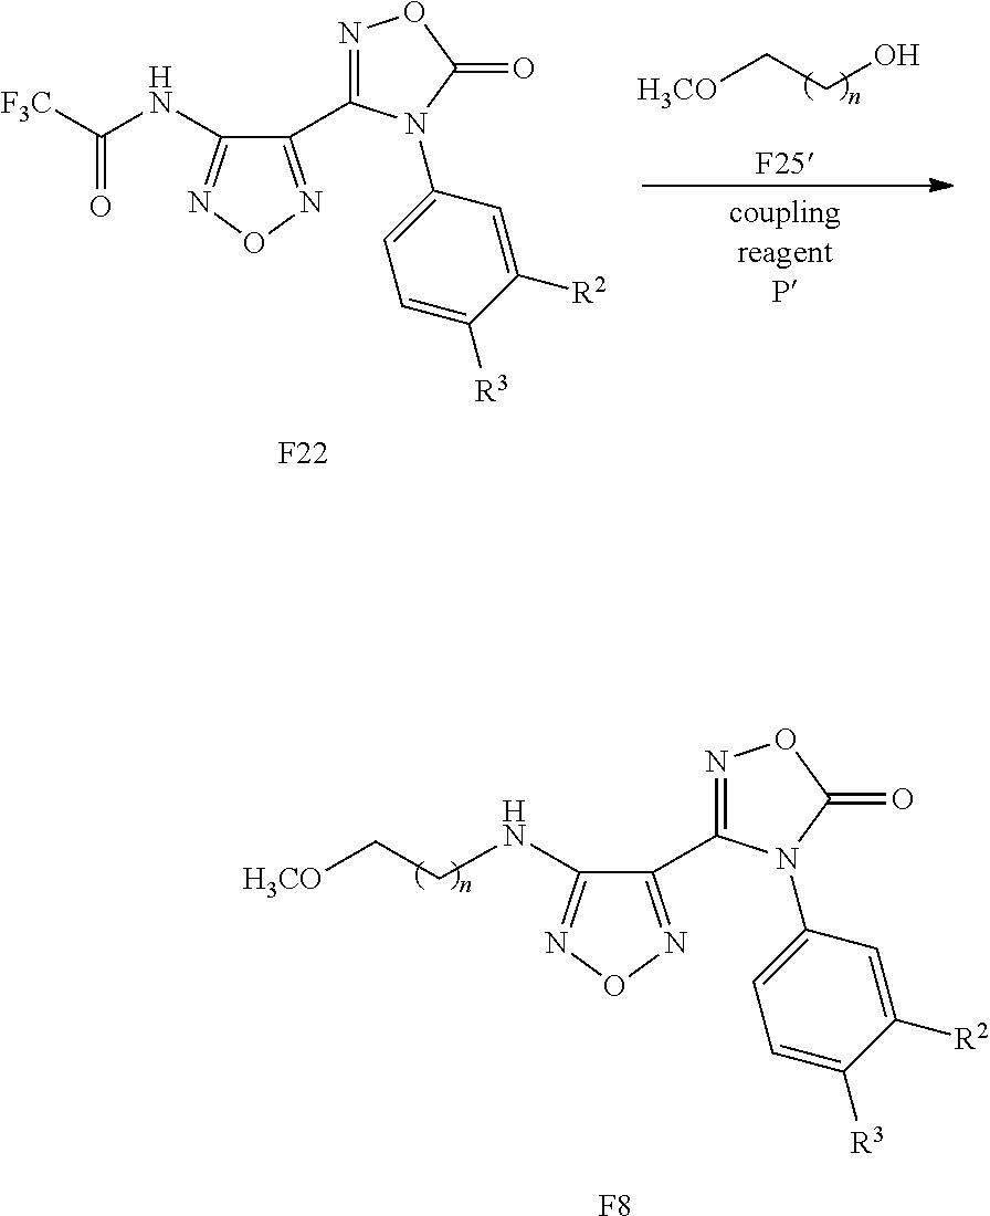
C1(NCC[H3CO])=NON=C1C1=NOC(=O)N1C1=CC=C([R3])C([R2])=C1.[F8].[H3CO]CCO.[F25].C1(NC(=O)[F3C])=NON=C1C1=NOC(=O)N1C1=CC=C([R3])C([R2])=C1.[F22]
